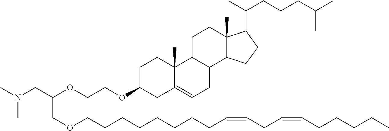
CN(CC(OCCOC1CC2=CCC3C(C2(C)CC1)CCC1(C)C3CCC1C(CCCC(C)C)C)COCCCCCCCCC=CCC=CCCCCC)C
